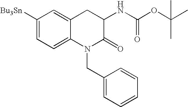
C1([Bu3Sn])=CC=C2C(=C1)CC(NC(OC(C)(C)C)=O)C(=O)N2CC1=CC=CC=C1
